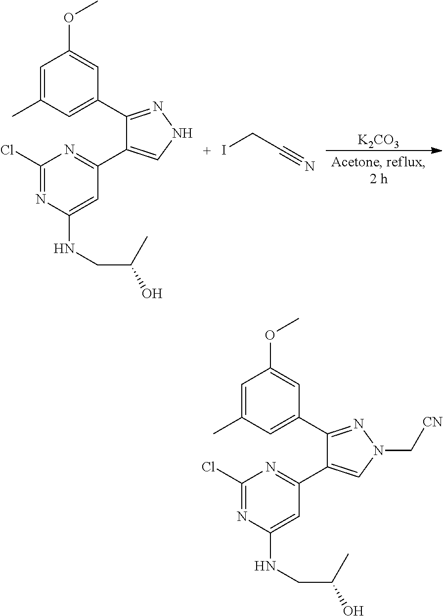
C1=C(C)C=C(C2=NNC=C2C2=NC(Cl)=NC(NCC(O)C)=C2)C=C1OC.C(I)C#N.[K2CO3].C1=C(C)C=C(C2=NN(C[CN])C=C2C2=NC(Cl)=NC(NCC(O)C)=C2)C=C1OC
